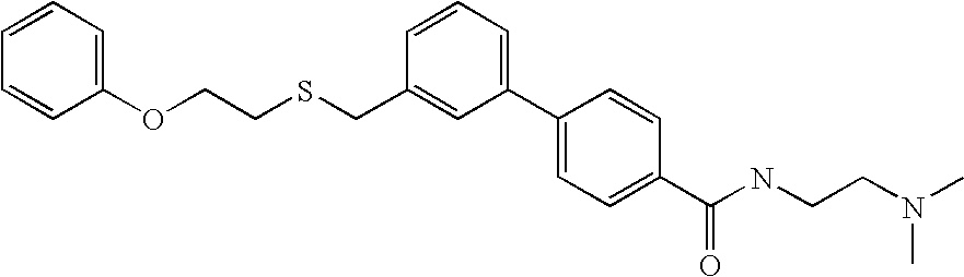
C(C1=CC(C2=CC=C(C(NCCN(C)C)=O)C=C2)=CC=C1)SCCOC1=CC=CC=C1
